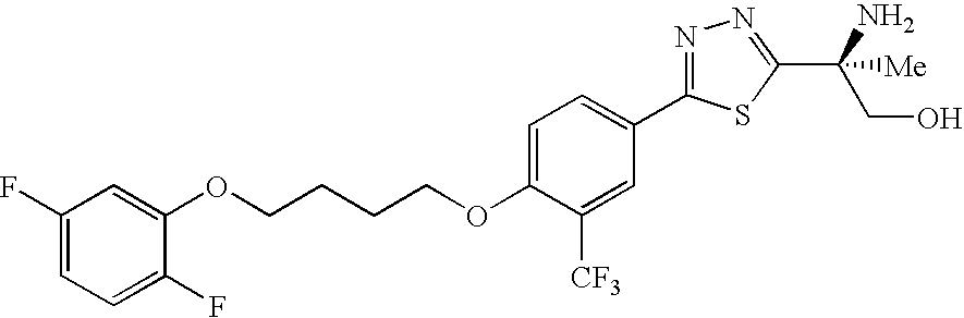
O(CCCCOC1=CC=C(C2=NN=C(C(N)(CO)[Me])S2)C=C1[CF3])C1=CC(F)=CC=C1F
